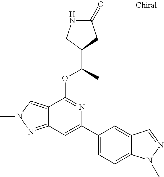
N1C(=O)CC(C(C)OC2=NC(C3=CC=C4C(=C3)C=NN4C)=CC3=NN(C)C=C23)C1
